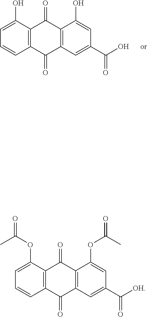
C12=C(C=C(C(=O)[OH])C=C1OC(C)=O)C(=O)C1=C(C2=O)C(OC(C)=O)=CC=C1.C12=C(C=C(C(=O)O)C=C1O)C(=O)C1=C(C2=O)C(O)=CC=C1
